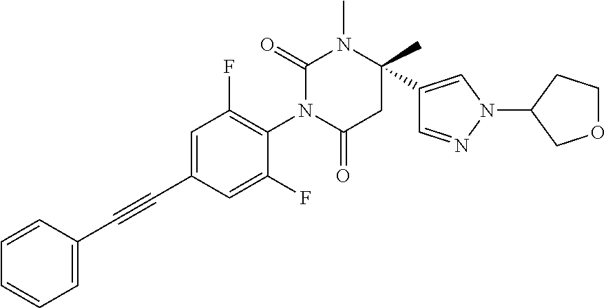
C1=C(C#CC2=CC=CC=C2)C=C(F)C(N2C(=O)CC(C3=CN(C4CCOC4)N=C3)(C)N(C)C2=O)=C1F
